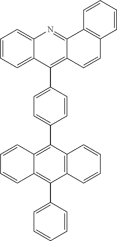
C1=CC=C2C(=C1)N=C1C(=C2C2=CC=C(C3=C4C(=C(C5=CC=CC=C5)C5=C3C=CC=C5)C=CC=C4)C=C2)C=CC2=C1C=CC=C2
